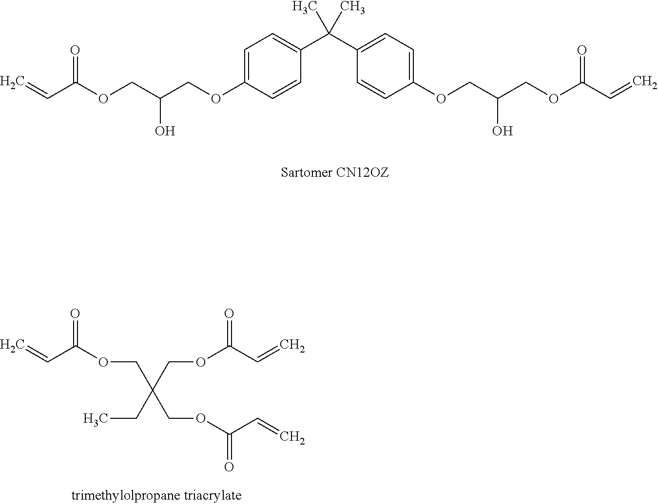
C=CC(OCC(COC1=CC=C(C(C2=CC=C(OCC(COC(C=C)=O)O)C=C2)(C)C)C=C1)O)=O.C=CC(OCC(CC)(COC(C=C)=O)COC(C=C)=O)=O
